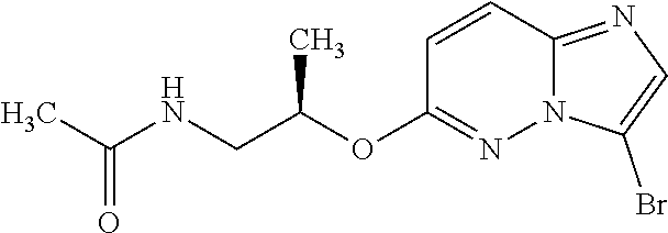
C1=CC2=NC=C(Br)N2N=C1OC(CNC(C)=O)C
